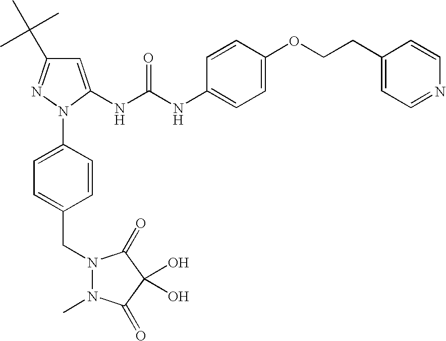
C1=C(NC(NC2=CC=C(OCCC3=CC=NC=C3)C=C2)=O)N(C2=CC=C(CN3N(C)C(=O)C(O)(O)C3=O)C=C2)N=C1C(C)(C)C
